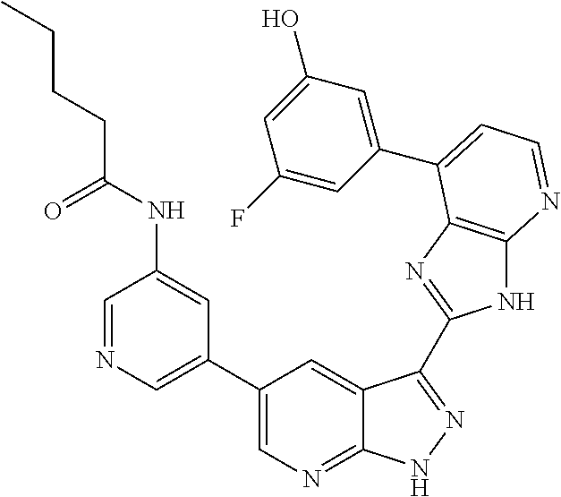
C1(C2=CN=CC(NC(CCCC)=O)=C2)=CN=C2C(=C1)C(C1=NC3=C(N1)N=CC=C3C1=CC(O)=CC(F)=C1)=NN2
